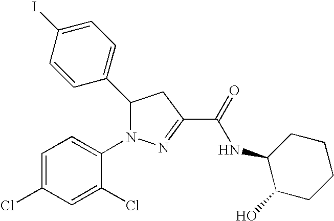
C1(C2N(C3=CC=C(Cl)C=C3Cl)N=C(C(=O)NC3C(O)CCCC3)C2)=CC=C(I)C=C1
